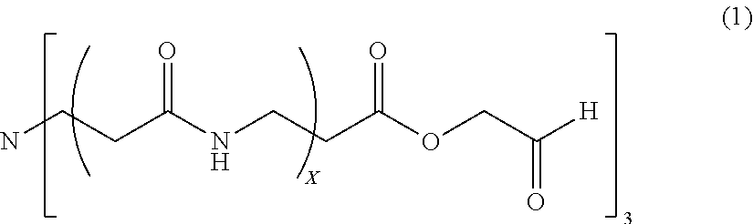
NCCC(NCCC(OCC([H])=O)=O)=O
